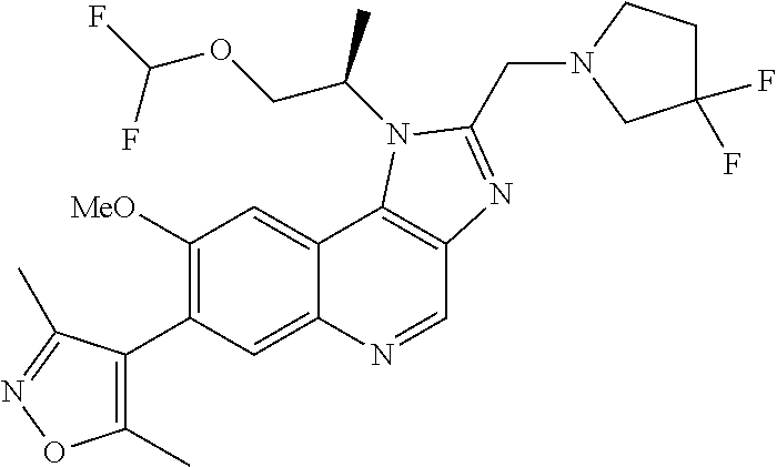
C1([MeO])=C(C2=C(C)ON=C2C)C=C2C(=C1)C1=C(C=N2)N=C(CN2CC(F)(F)CC2)N1C(COC(F)F)C
